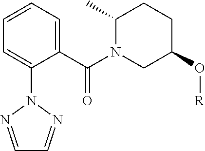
C1(C(N2CC(O[R])CCC2C)=O)=CC=CC=C1N1N=CC=N1
